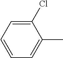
C1=CC=C(C)C(Cl)=C1
